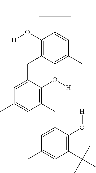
CC(C1=CC(C)=CC(CC2=CC(C)=CC(CC3=CC(C)=CC(C(C)(C)C)=C3O[H])=C2O[H])=C1O[H])(C)C
